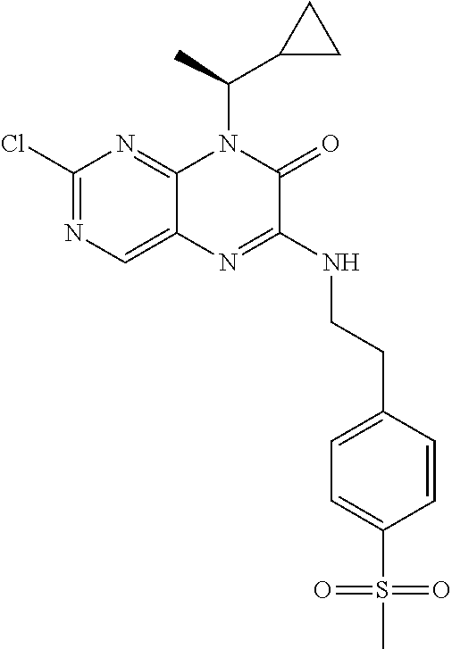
C1(Cl)=NC=C2C(=N1)N(C(C1CC1)C)C(=O)C(NCCC1=CC=C(S(=O)(=O)C)C=C1)=N2
